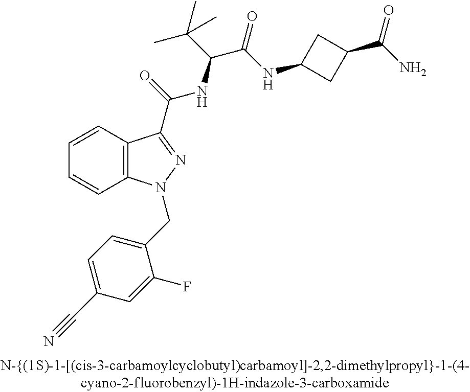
C1=CC2=C(C=C1)N(CC1=CC=C(C#N)C=C1F)N=C2C(=O)NC(C(C)(C)C)C(=O)NC1CC(C(N)=O)C1
